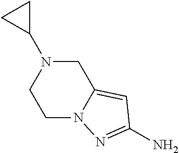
C1N(C2CC2)CCN2C1=CC(N)=N2
